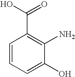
C1=CC=C(O)C(N)=C1C(O)=O
